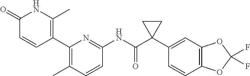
C1(=O)C=CC(C2=C(C)C=CC(NC(C3(C4=CC5=C(C=C4)OC(F)(F)O5)CC3)=O)=N2)=C(C)N1
